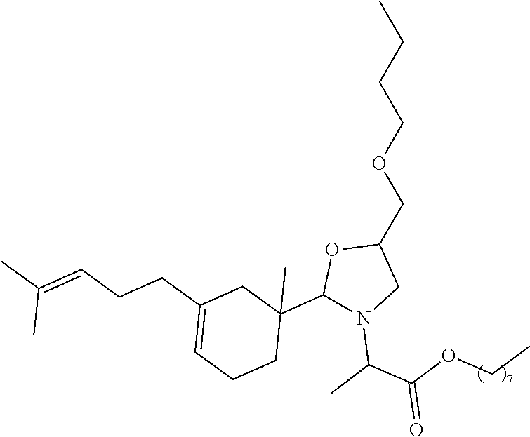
CCCCOCC1OC(C2(C)CC(CCC=C(C)C)=CCC2)N(C(C)C(OCC)=O)C1
